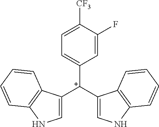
C1([C+](C2=CNC3=C2C=CC=C3)C2=CNC3=C2C=CC=C3)=CC=C([CF3])C(F)=C1
